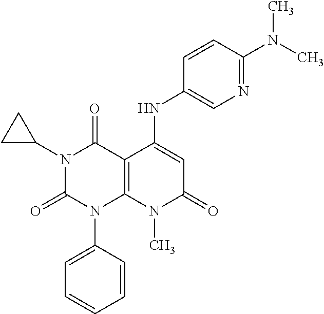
C1(NC2=CC(=O)N(C)C3=C2C(=O)N(C2CC2)C(=O)N3C2=CC=CC=C2)=CN=C(N(C)C)C=C1
